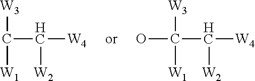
C(C([W4])[W2])([W3])[W1].C(C([W4])[W2])([W3])([W1])O
